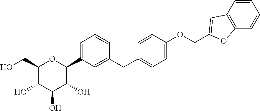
C1(CO)C(O)C(O)C(O)C(C2=CC=CC(CC3=CC=C(OCC4=CC5=C(O4)C=CC=C5)C=C3)=C2)O1
